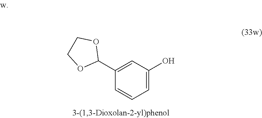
C1=C(O)C=C(C2OCCO2)C=C1
